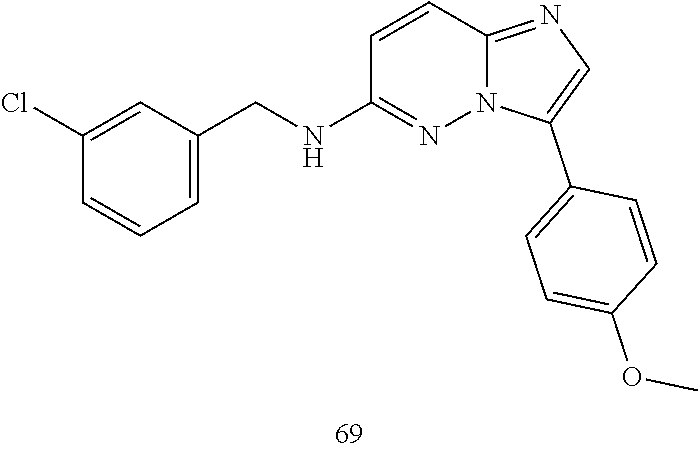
C1(CNC2=NN3C(=NC=C3C3=CC=C(OC)C=C3)C=C2)=CC=CC(Cl)=C1
